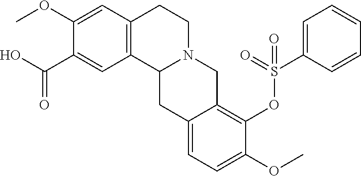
C1(C(O)=O)=CC2=C(C=C1OC)CCN1C2CC2=CC=C(OC)C(OS(C3=CC=CC=C3)(=O)=O)=C2C1
